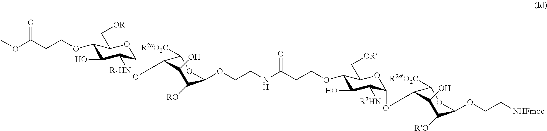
C1(OCCC(OC)=O)C(O)C([R1HN])C(OC2C([R2aO2C])OC(OCCNC(CCOC3C(O)C([R3HN])C(OC4C([R2aO2C])OC(OCC[NHFmoc])C([RO])C4O)OC3C[OR])=O)C([RO])C2O)OC1C[OR]
